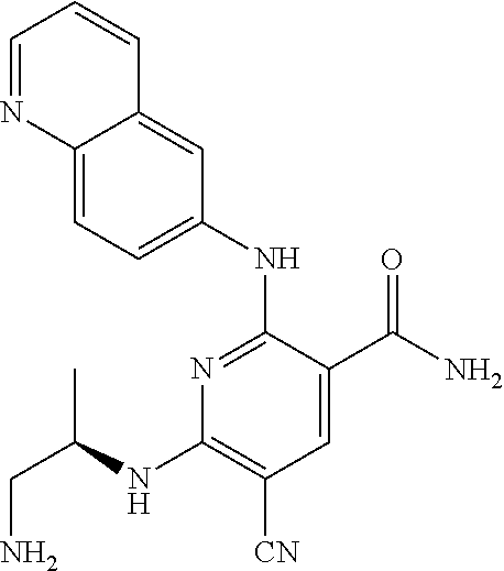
C1=C(NC2=NC(NC(CN)C)=C([CN])C=C2C(N)=O)C=C2C(=C1)N=CC=C2
